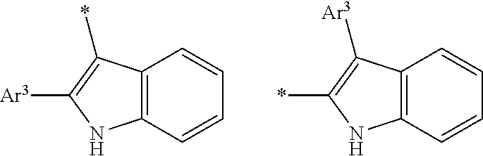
C12=C(C=CC=C1)NC([Ar3])=C2*.C12=C(C=CC=C1)NC(*)=C2[Ar3]
